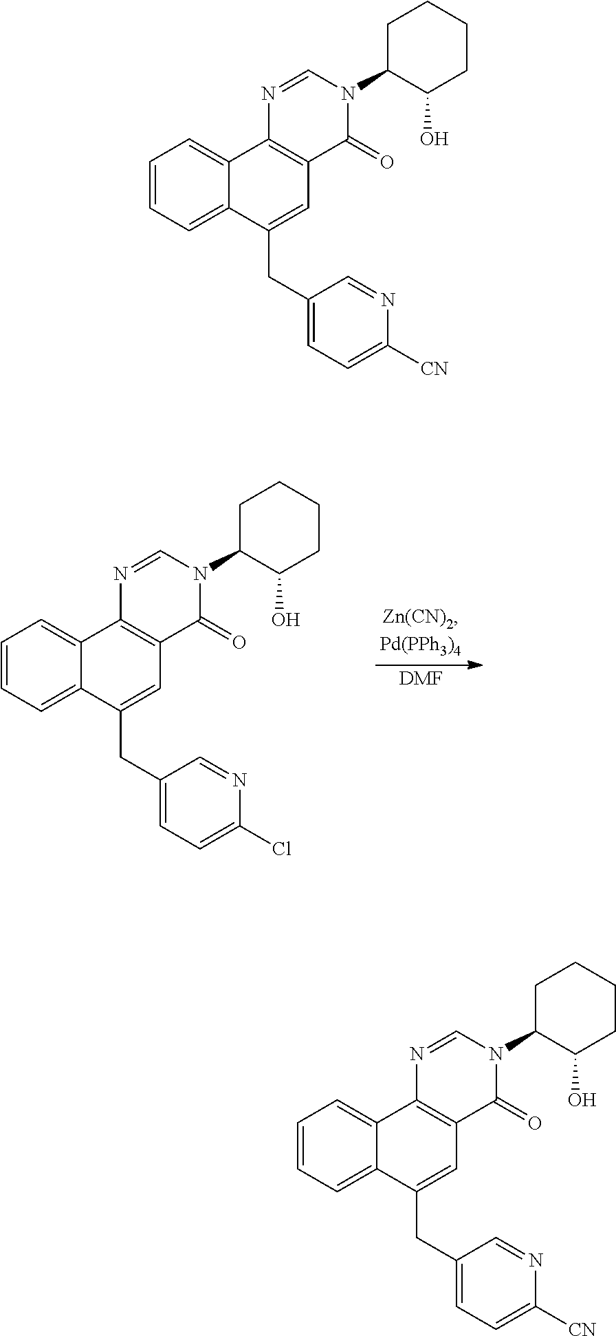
C1=CC=C2C(=C1)C1=C(C=C2CC2=CC=C(Cl)N=C2)C(=O)N(C2C(O)CCCC2)C=N1.[DMF].C1=CC=C2C(=C1)C1=C(C=C2CC2=CC=C([CN])N=C2)C(=O)N(C2C(O)CCCC2)C=N1.C1=CC=C2C(=C1)C1=C(C=C2CC2=CC=C([CN])N=C2)C(=O)N(C2C(O)CCCC2)C=N1
